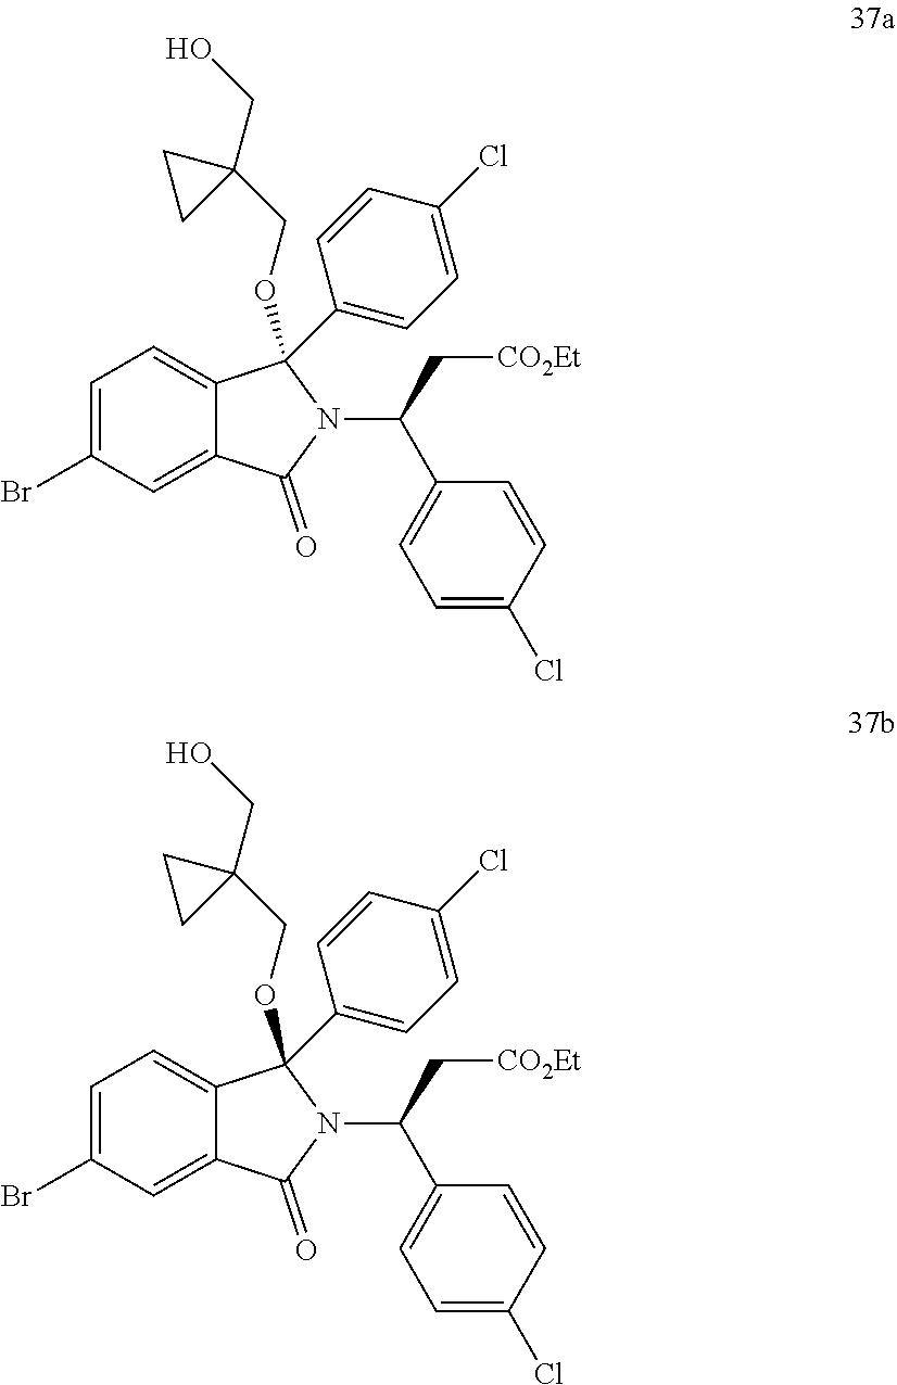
C1=C(Br)C=C2C(=C1)C(OCC1(CO)CC1)(C1=CC=C(Cl)C=C1)N(C(C1=CC=C(Cl)C=C1)C[CO2Et])C2=O.C1=C(Br)C=C2C(=C1)C(OCC1(CO)CC1)(C1=CC=C(Cl)C=C1)N(C(C1=CC=C(Cl)C=C1)C[CO2Et])C2=O
